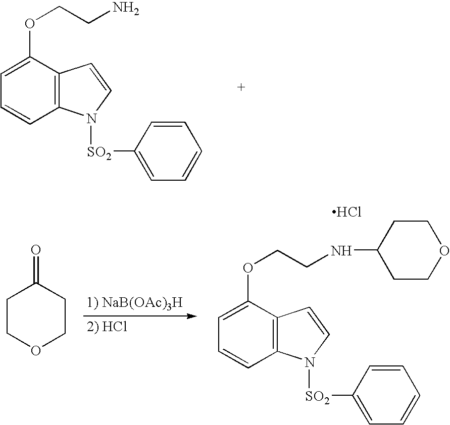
C12=C(C(OCCN)=CC=C1)C=CN2[SO2]C1=CC=CC=C1.C12=C(C(OCCNC3CCOCC3)=CC=C1)C=CN2[SO2]C1=CC=CC=C1.Cl.C1COCCC1=O
